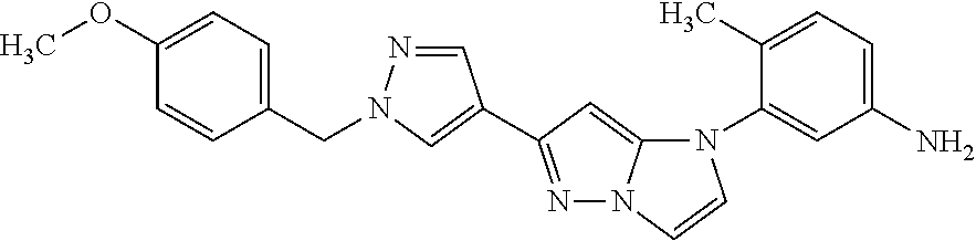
C1=C(OC)C=CC(CN2N=CC(C3=NN4C(=C3)N(C3=CC(N)=CC=C3C)C=C4)=C2)=C1
